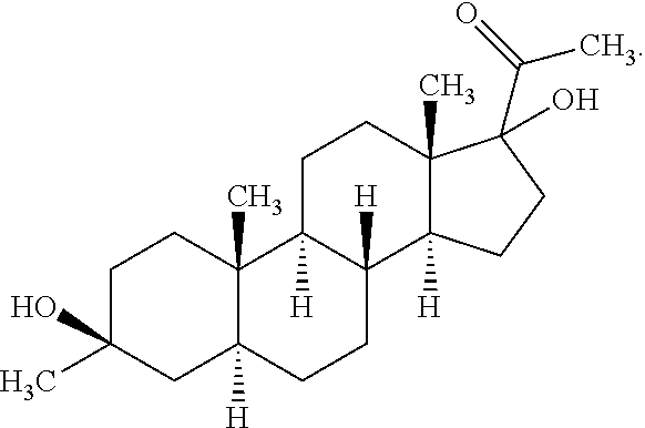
C1C(O)(C)CC2([H])C(C)(C1)C1([H])C([H])(CC2)C2([H])C(C)(CC1)C(C(=O)C)(O)CC2
